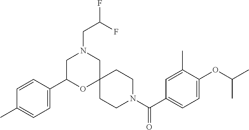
C1(C(N2CCC3(CC2)CN(CC(F)F)CC(C2=CC=C(C)C=C2)O3)=O)=CC=C(OC(C)C)C(C)=C1
